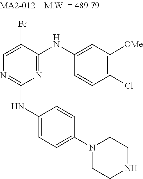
C1=C(Br)C(NC2=CC([OMe])=C(Cl)C=C2)=NC(NC2=CC=C(N3CCNCC3)C=C2)=N1
